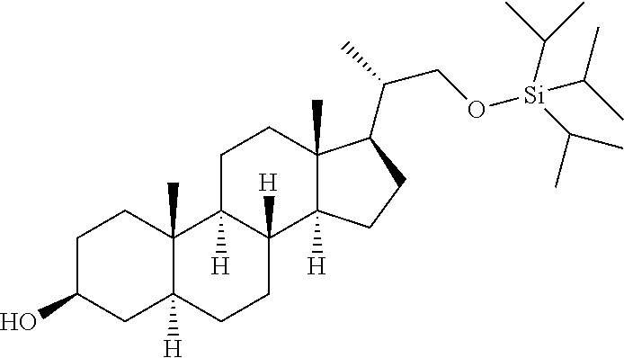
C1C(O)CC2([H])C(C)(C1)C1([H])C([H])(CC2)C2([H])C(C)(CC1)C(C(CO[Si](C(C)C)(C(C)C)C(C)C)C)CC2
